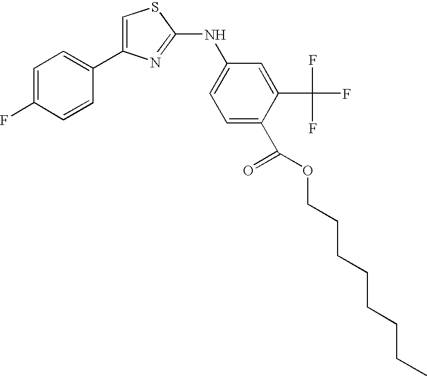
C1=C(C2=CC=C(F)C=C2)N=C(NC2=CC=C(C(OCCCCCCCC)=O)C(C(F)(F)F)=C2)S1
